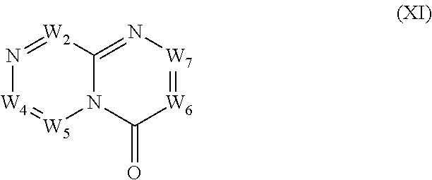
N1=[W2]C2=N[W7]=[W6]C(=O)N2[W5]=[W4]1
